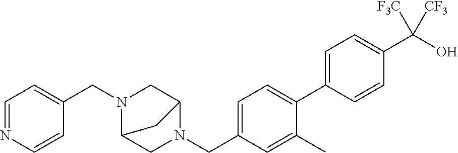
C1=C(C2=CC=C(CN3C4CN(CC5=CC=NC=C5)C(C3)C4)C=C2C)C=CC(C(O)([F3C])[CF3])=C1
